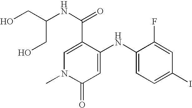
C1=C(C(=O)NC(CO)CO)C(NC2=CC=C(I)C=C2F)=CC(=O)N1C
